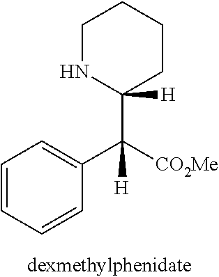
C1CNC(C([CO2Me])(C2=CC=CC=C2)[H])([H])CC1
